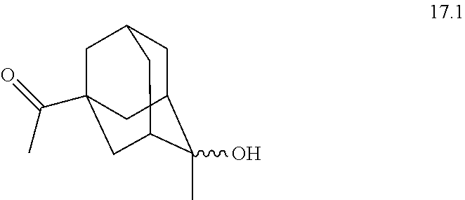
C1C2C(C)(O)C3CC(C(=O)C)(CC1C3)C2
